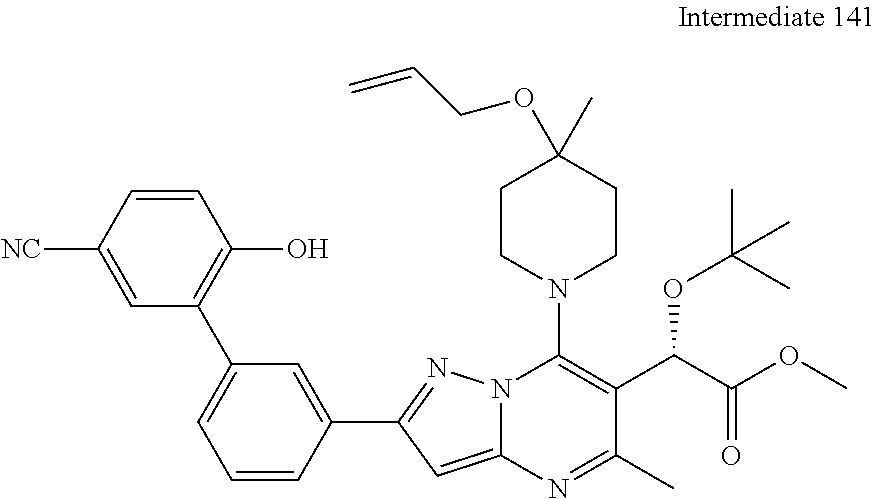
C1=CC([NC])=CC(C2=CC=CC(C3=NN4C(=C3)N=C(C)C(C(OC(C)(C)C)C(=O)OC)=C4N3CCC(C)(OCC=C)CC3)=C2)=C1O
